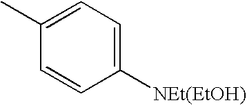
C1(C)=CC=C([NEt(EtOH)])C=C1
